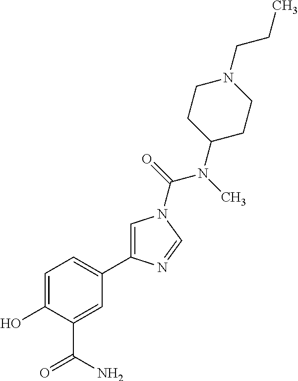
C1=C(O)C(C(=O)N)=CC(C2=CN(C(=O)N(C)C3CCN(CCC)CC3)C=N2)=C1
